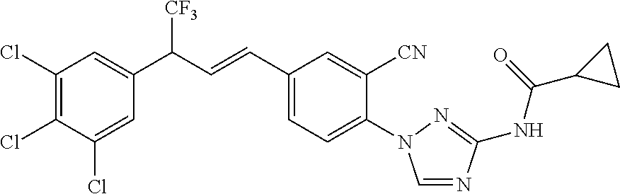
C1(Cl)=C(Cl)C(Cl)=CC(C(C=CC2=CC=C(N3C=NC(NC(=O)C4CC4)=N3)C([CN])=C2)[CF3])=C1
